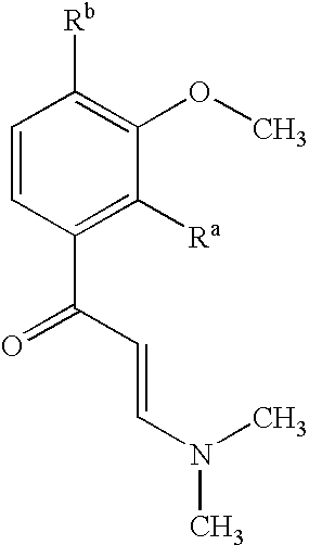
C1=CC(C(C=CN(C)C)=O)=C([Ra])C(OC)=C1[Rb]
